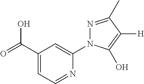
C1(C(=O)O)=CC=NC(N2N=C(C)C([H])=C2O)=C1
